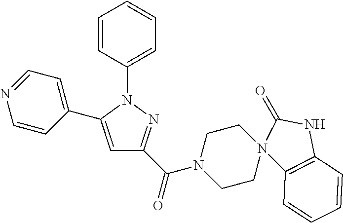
C1=CC(N2C(C3=CC=NC=C3)=CC(C(N3CCN4(CC3)C3=C(NC4=O)C=CC=C3)=O)=N2)=CC=C1
